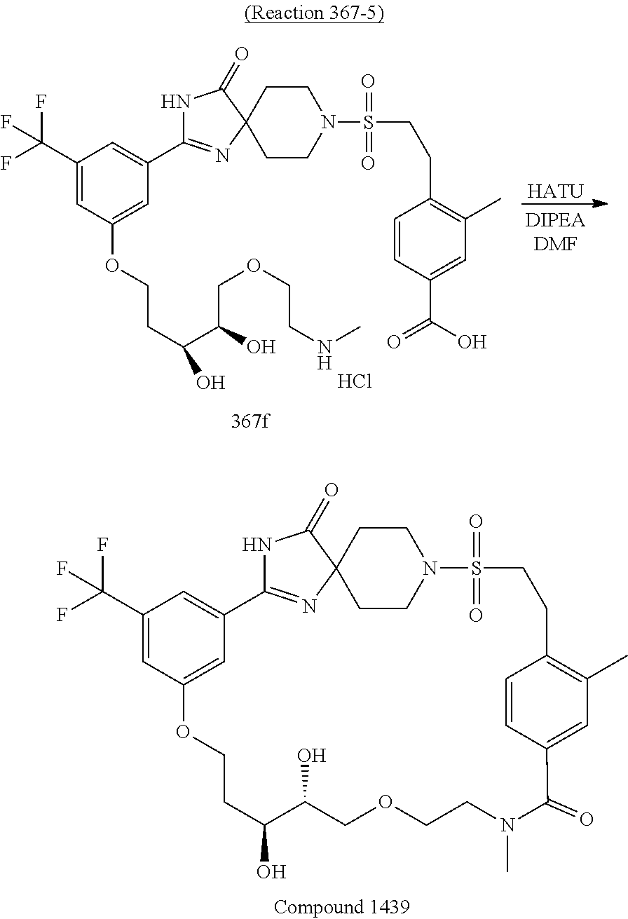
C1(C(F)(F)F)=CC2=CC(=C1)C1=NC3(C(=O)N1)CCN(CC3)S(=O)(=O)CCC1=C(C)C=C(C=C1)C(=O)N(C)CCOCC(O)C(O)CCO2.C1(C(F)(F)F)=CC(OCCC(C(COCCNC)O)O)=CC(C2=NC3(C(=O)N2)CCN(S(CCC2=C(C)C=C(C(O)=O)C=C2)(=O)=O)CC3)=C1.[HATU].Cl
